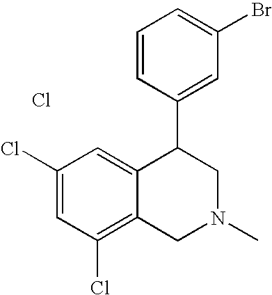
C1(Cl)=CC(Cl)=C2C(=C1)C(C1=CC(Br)=CC=C1)CN(C)C2.Cl
